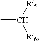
CC([R5])[R6]
